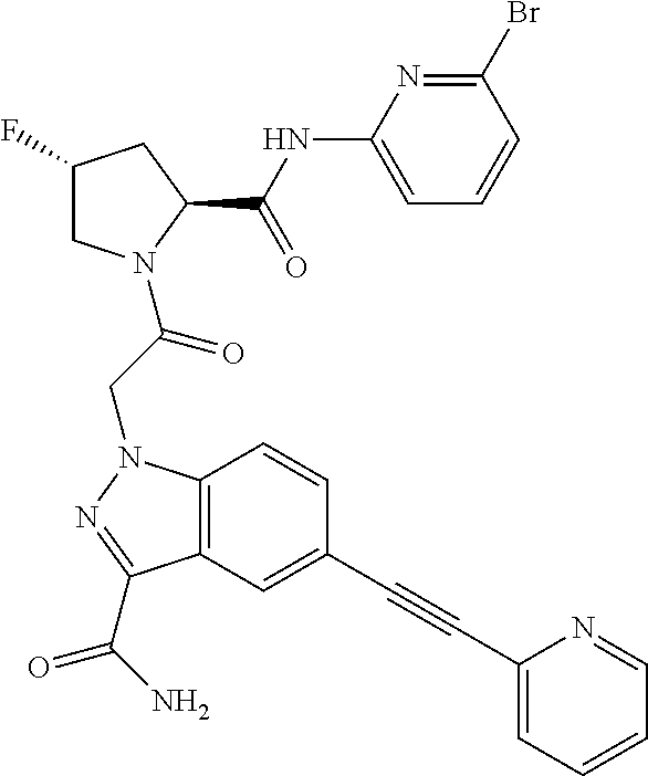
C1(NC(C2CC(F)CN2C(CN2C3=C(C(C(N)=O)=N2)C=C(C#CC2=CC=CC=N2)C=C3)=O)=O)=CC=CC(Br)=N1
